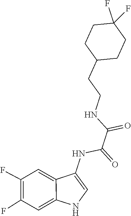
C(C(NC1=CNC2=CC(F)=C(F)C=C21)=O)(NCCC1CCC(F)(F)CC1)=O
